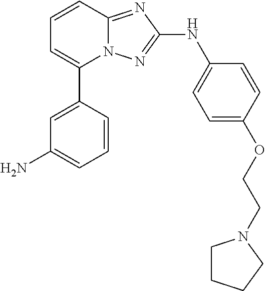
C1=CC2=NC(NC3=CC=C(OCCN4CCCC4)C=C3)=NN2C(C2=CC(N)=CC=C2)=C1
